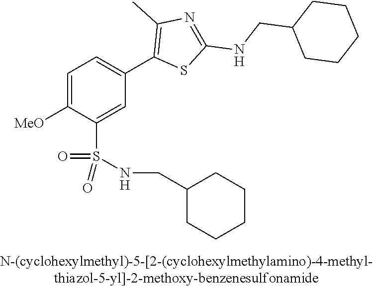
C1=C([OMe])C(S(NCC2CCCCC2)(=O)=O)=CC(C2=C(C)N=C(NCC3CCCCC3)S2)=C1
